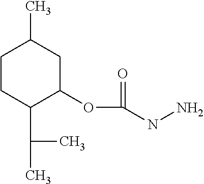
C1CC(C(C)C)C(OC(=O)NN)CC1C
